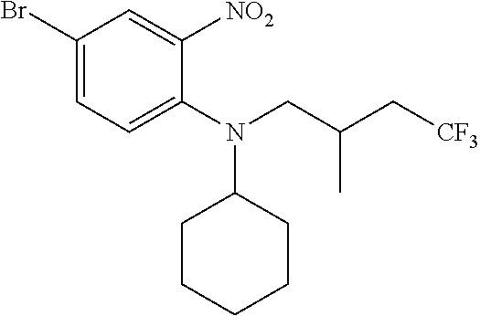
C1CCCCC1N(C1=CC=C(Br)C=C1[NO2])CC(C[CF3])C
